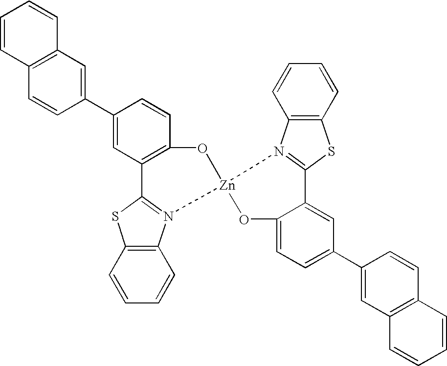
C1(C2=CC3=C(C=C2)C=CC=C3)=CC2=C(C=C1)O[Zn]1(OC3=CC=C(C4=CC5=C(C=C4)C=CC=C5)C=C3C3=N1C1=C(S3)C=CC=C1)N1=C2SC2=C1C=CC=C2
